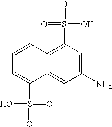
C1(N)=CC(S(O)(=O)=O)=C2C(=C1)C(S(=O)(=O)O)=CC=C2
